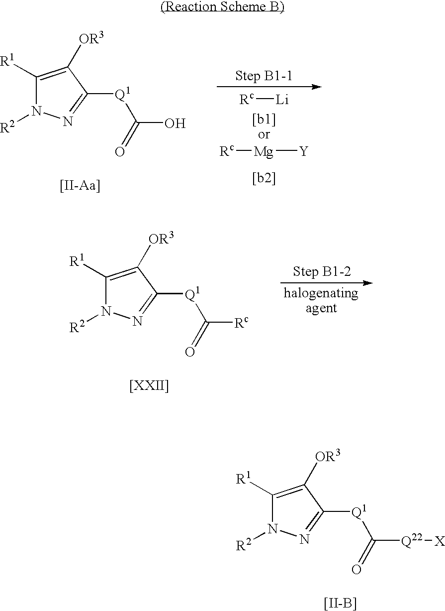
C1([R1])=C([OR3])C([Q1]C([Q22][X])=O)=NN1[R2].[[II-B]].C1([R1])=C([OR3])C([Q1]C([Rc])=O)=NN1[R2].[[XXII]].C1([R1])=C([OR3])C([Q1]C(O)=O)=NN1[R2].[[II-Aa]].[Rc][Li].[Rc][Mg][Y]
